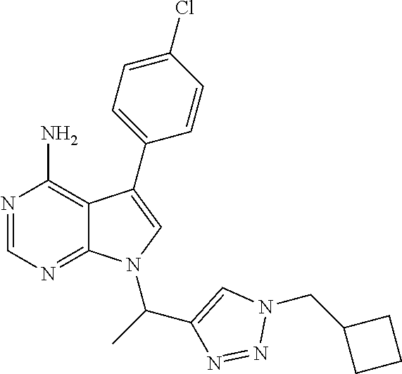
N1=CN=C2C(=C1N)C(C1=CC=C(Cl)C=C1)=CN2C(C1=CN(CC2CCC2)N=N1)C
